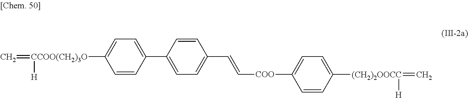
C1(C2=CC=C(C=C[COO]C3=CC=C([(CH2)2OOCC](=C)[H])C=C3)C=C2)=CC=C([CCOO(CH2)3O](=C)[H])C=C1
